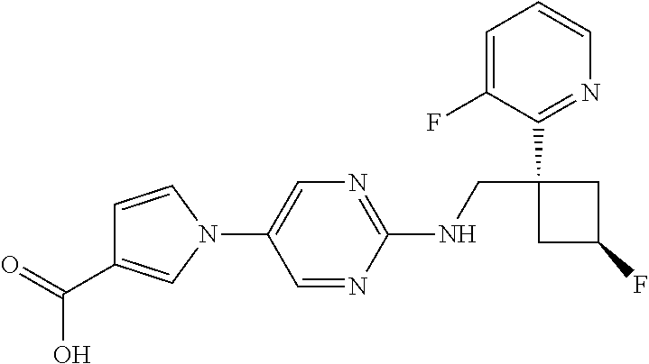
N1(C2=CN=C(NCC3(C4=NC=CC=C4F)CC(F)C3)N=C2)C=CC(C(=O)O)=C1
